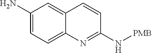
C1(N)=CC=C2C(=C1)C=CC(N[PMB])=N2
